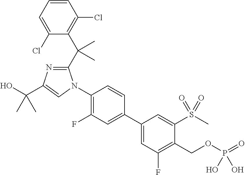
C1=C(Cl)C(C(C2=NC(C(O)(C)C)=CN2C2=C(F)C=C(C3=CC(F)=C(COP(=O)(O)O)C(S(C)(=O)=O)=C3)C=C2)(C)C)=C(Cl)C=C1
